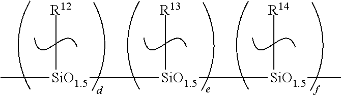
C[SiO1.5]([SiO1.5]([SiO1.5](C)C[R14])C[R13])C[R12]
